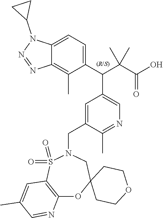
C1(C(C(C(O)=O)(C)C)C2=CN=C(C)C(CN3S(=O)(=O)C4=C(OC5(C3)CCOCC5)N=CC(C)=C4)=C2)=CC=C2C(=C1C)N=NN2C1CC1
